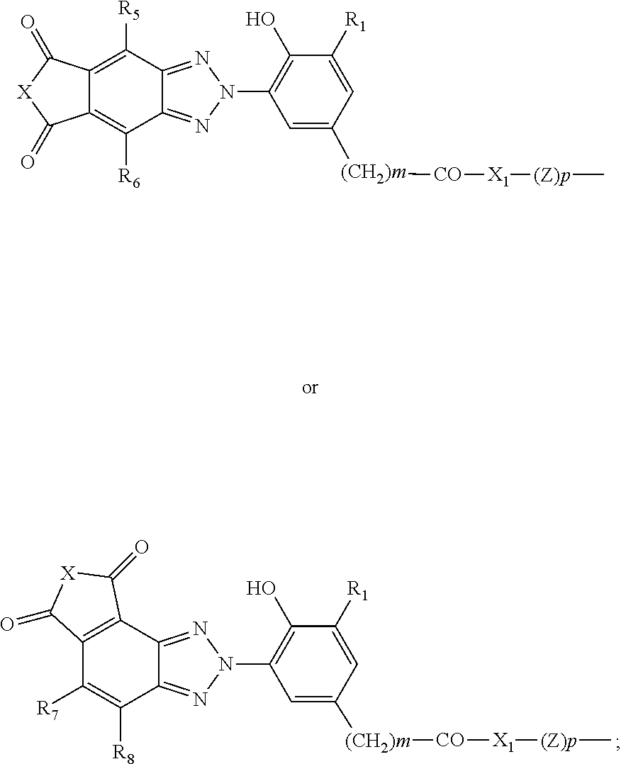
C1=C([R1])C(O)=C(N2N=C3C(=N2)C([R5])=C2C(=C3[R6])C(=O)[X]C2=O)C=C1[(CH2)m][CO][X1][(Z)p]C.C1=C([R1])C(O)=C(N2N=C3C(=N2)C([R8])=C([R7])C2=C3C(=O)[X]C2=O)C=C1[(CH2)m][CO][X1][(Z)p]C
